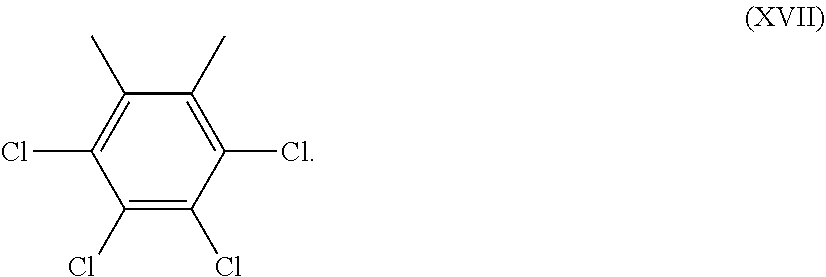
C1(Cl)=C(Cl)C(Cl)=C(C)C(C)=C1Cl
